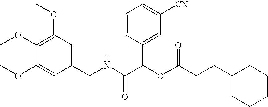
C1(CNC(C(OC(=O)CCC2CCCCC2)C2=CC([CN])=CC=C2)=O)=CC(OC)=C(OC)C(OC)=C1
